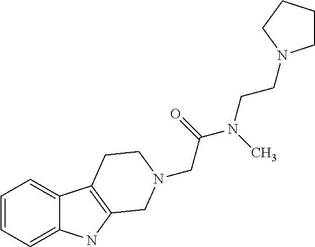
C1=CC=C2C(=C1)C1=C(N2)CN(CC(=O)N(C)CCN2CCCC2)CC1
